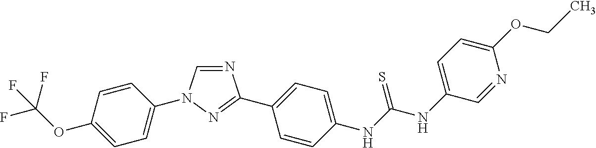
C1(OC(F)(F)F)=CC=C(N2C=NC(C3=CC=C(NC(NC4=CC=C(OCC)N=C4)=S)C=C3)=N2)C=C1
